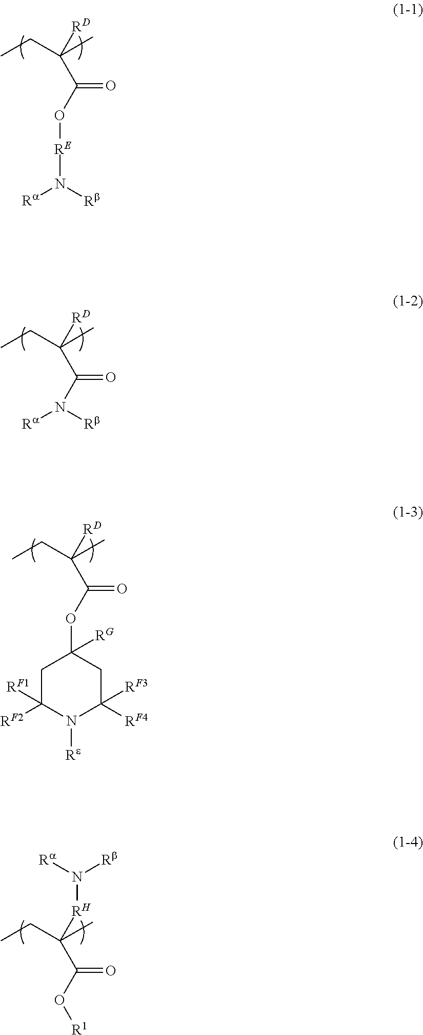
[RE](N([Rb])[Ra])OC(C([RD])(C)CC)=O.[Rb]N([Ra])C(C([RD])(C)CC)=O.C1(OC(C([RD])(C)CC)=O)([RG])CC([RF2])([RF1])N([Re])C([RF4])([RF3])C1.O(C(C([RH]N([Rb])[Ra])(C)CC)=O)[R1]
